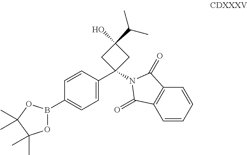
C1=CC(B2OC(C)(C)C(C)(C)O2)=CC=C1C1(N2C(=O)C3=C(C=CC=C3)C2=O)CC(O)(C(C)C)C1
